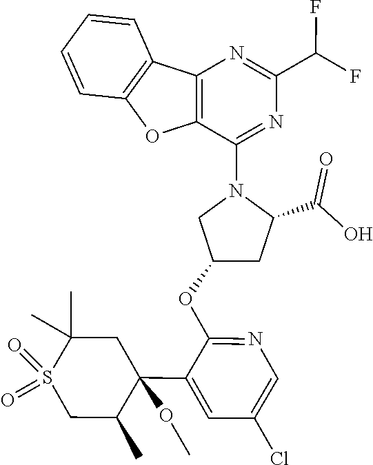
C12=C(C(N3CC(OC4=NC=C(Cl)C=C4C4(OC)CC(C)(C)S(=O)(=O)CC4C)CC3C(O)=O)=NC(C(F)F)=N1)OC1=C2C=CC=C1
